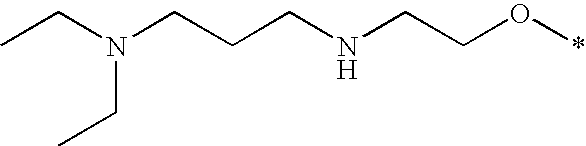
CCN(CCCNCCO*)CC
